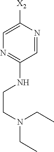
N1=C(NCCN(CC)CC)C=NC([X2])=C1
